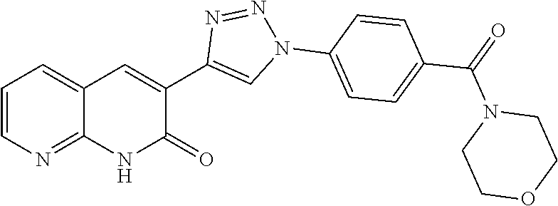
C1=CC=C2C(=N1)NC(=O)C(C1=CN(C3=CC=C(C(=O)N4CCOCC4)C=C3)N=N1)=C2
